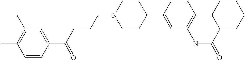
C1=CC(C(CCCN2CCC(C3=CC(NC(=O)C4CCCCC4)=CC=C3)CC2)=O)=CC(C)=C1C
